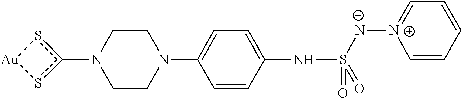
N1(c2s[Au]s2)CCN(C2=CC=C(NS(=O)([N-][N+]3=CC=CC=C3)=O)C=C2)CC1
